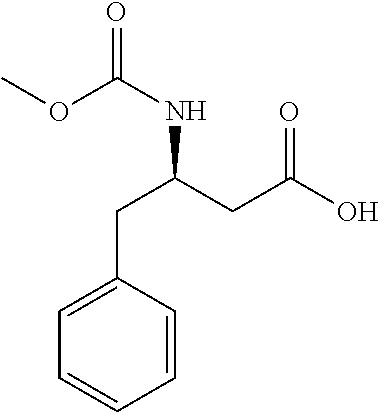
COC(NC(CC(O)=O)CC1=CC=CC=C1)=O
